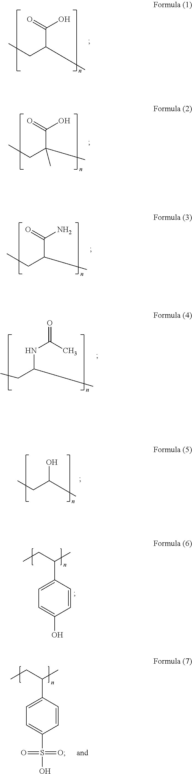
CCC(C)C(=O)O.CCC(C)(C(=O)O)C.CCC(C)C(=O)N.CCC(C)NC(=O)C.CCC(C)O.C1=C(O)C=CC(C(CC)C)=C1.C1=C(S(O)(=O)=O)C=CC(C(CC)C)=C1
